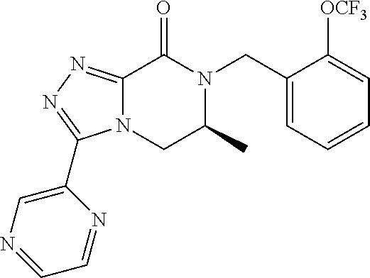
C12=NN=C(C3=CN=CC=N3)N1CC(C)N(CC1=CC=CC=C1[OCF3])C2=O
